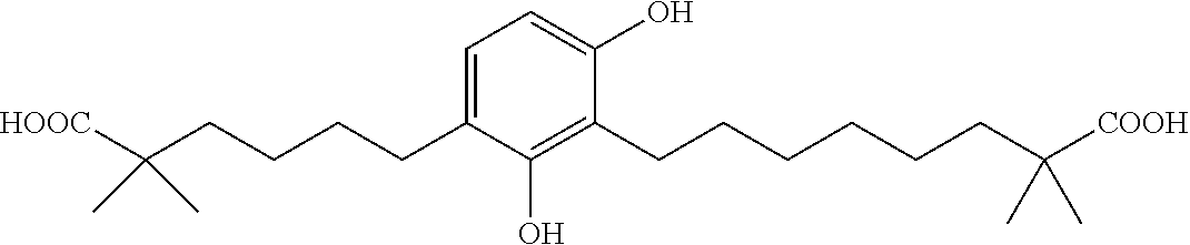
C1=C(O)C(CCCCCCC(C)(C)[COOH])=C(O)C(CCCCC(C)(C)[HOOC])=C1
